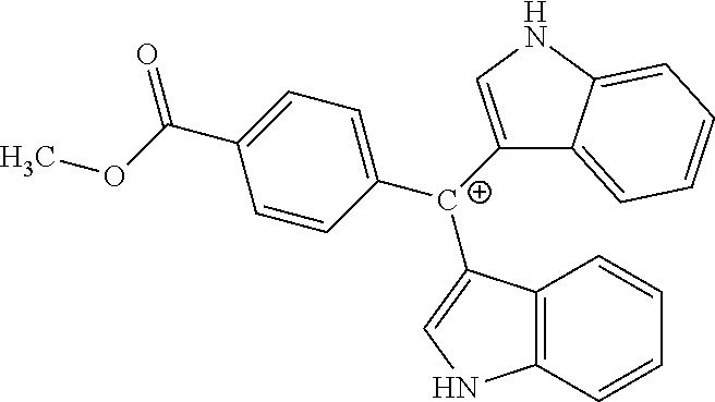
C12=C(C=CC=C1)NC=C2[C+](C1=CNC2=CC=CC=C12)C1=CC=C(C(OC)=O)C=C1
